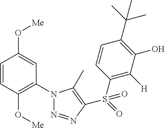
C1=CC(O[Me])=C(N2N=NC(S(=O)(C3=C([H])C(O)=C(C(C)(C)C)C=C3)=O)=C2C)C=C1O[Me]
